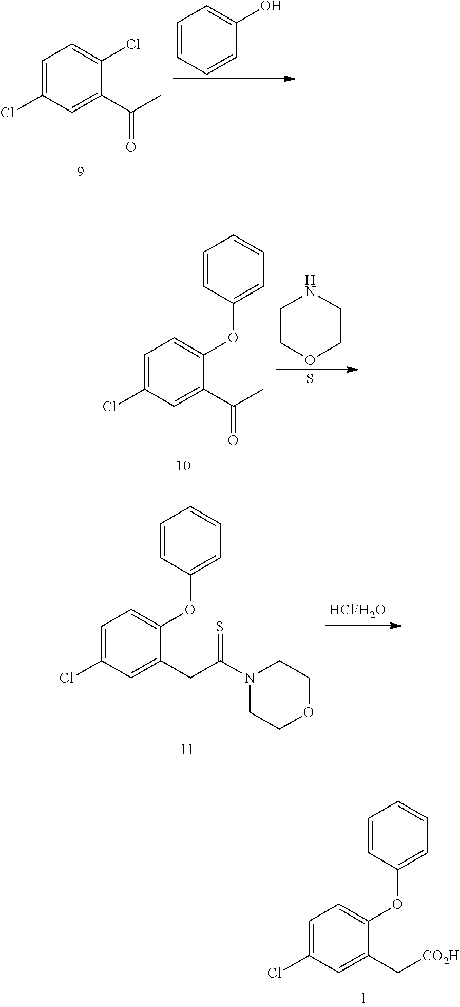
C1=C(Cl)C=C(C[CO2H])C(OC2=CC=CC=C2)=C1.C1=C(Cl)C=C(C(C)=O)C(Cl)=C1.C1=CC=CC(O)=C1.C1=C(Cl)C=C(C(C)=O)C(OC2=CC=CC=C2)=C1.C1COCCN1.S.C1=C(Cl)C=C(CC(N2CCOCC2)=S)C(OC2=CC=CC=C2)=C1
